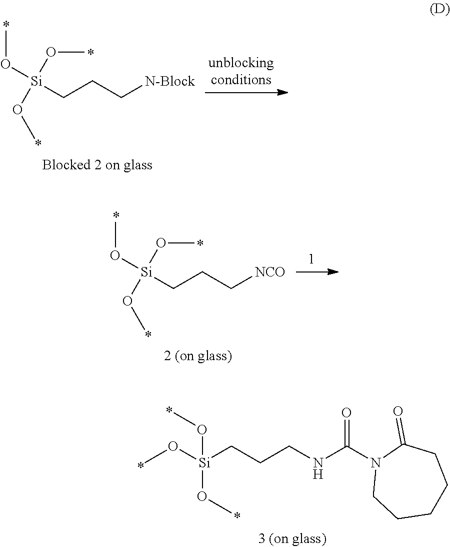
CO[Si](OC)(OC)CCCNC(N1CCCCCC1=O)=O.CO[Si](CCC[N-Block])(OC)OC.CO[Si](CCC[NCO])(OC)OC
